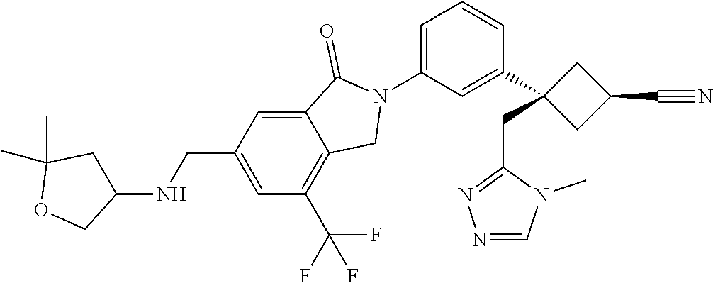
N1(C2=CC=CC(C3(CC4=NN=CN4C)CC(C#N)C3)=C2)C(=O)C2=CC(CNC3CC(C)(C)OC3)=CC(C(F)(F)F)=C2C1
